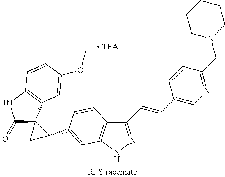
C1(=O)C2(C3=C(N1)C=CC(OC)=C3)CC2C1=CC2=C(C(C=CC3=CN=C(CN4CCCCC4)C=C3)=NN2)C=C1
